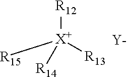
[R15][X+]([R13])([R12])[R14].[Y]
